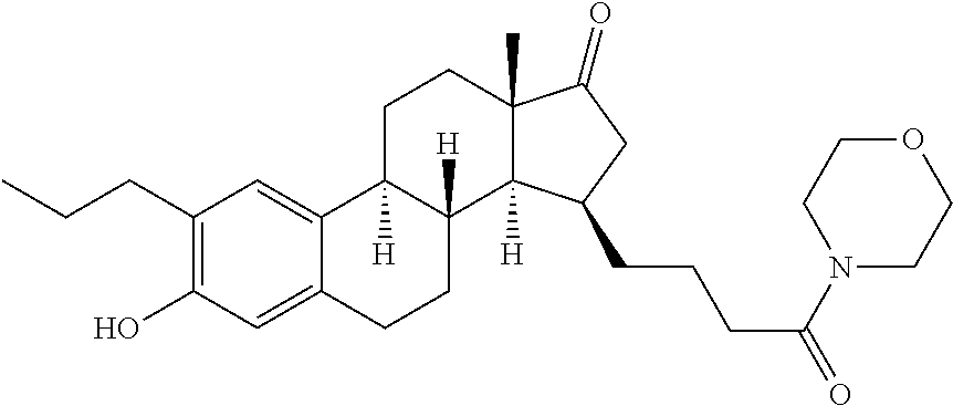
C1(CCC)=C(O)C=C2C(=C1)C1([H])C([H])(CC2)C2([H])C(C)(CC1)C(=O)CC2CCCC(=O)N1CCOCC1
